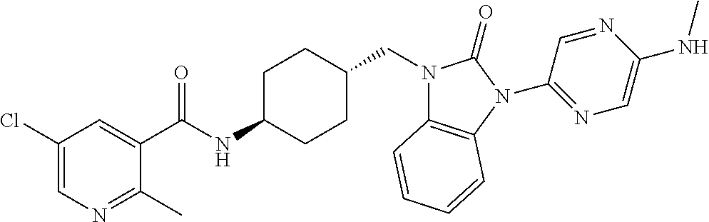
C1(Cl)=CN=C(C)C(C(NC2CCC(CN3C4=C(N(C5=NC=C(NC)N=C5)C3=O)C=CC=C4)CC2)=O)=C1
